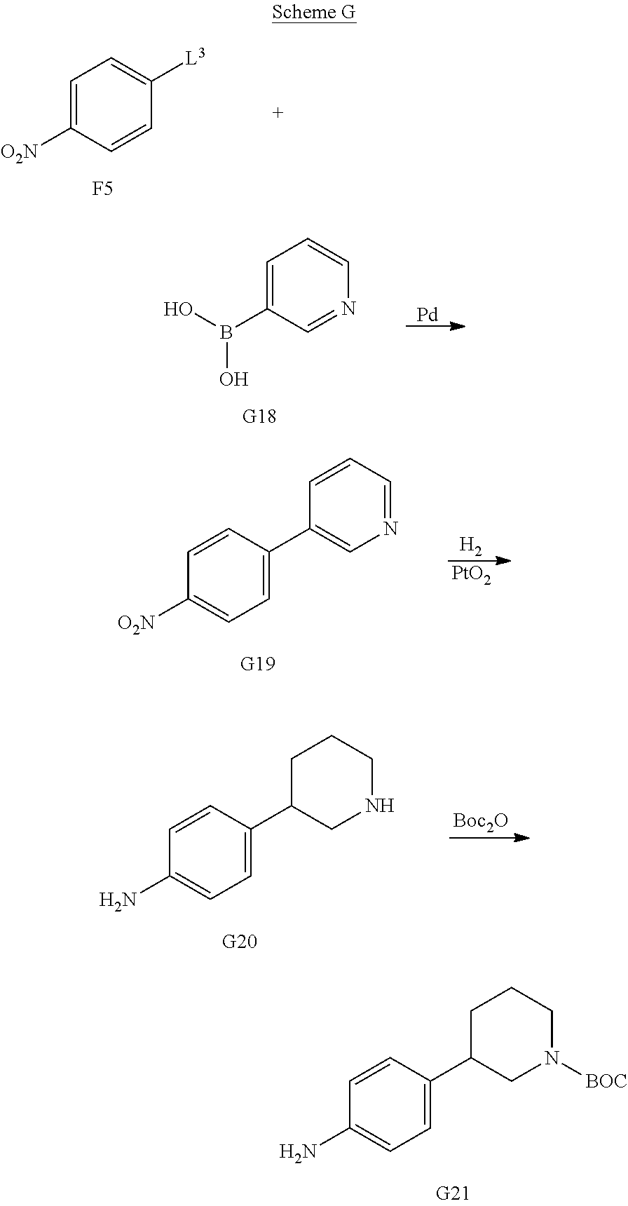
C1=C([O2N])C=CC([L3])=C1.[F5].[Pd].C1=C(B(O)O)C=NC=C1.[H2].[PtO2].N1=CC=CC(C2=CC=C([O2N])C=C2)=C1.[Boc2O].N1CCCC(C2=CC=C(N)C=C2)C1.N1([BOC])CCCC(C2=CC=C(N)C=C2)C1
